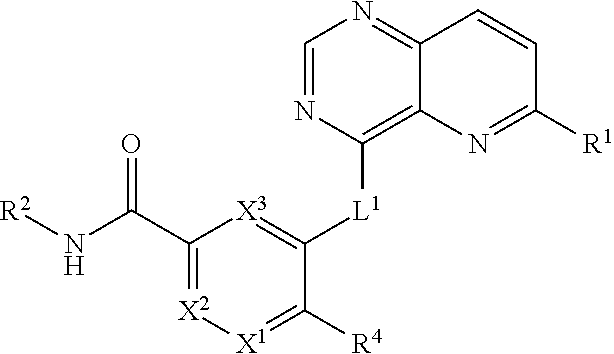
C1=NC([L1]C2=[X3]C(C(N[R2])=O)=[X2][X1]=C2[R4])=C2C(=N1)C=CC([R1])=N2
